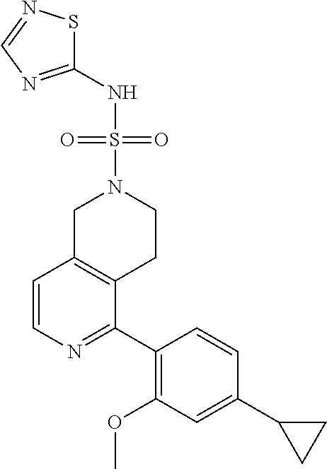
C1(NS(=O)(N2CC3=C(CC2)C(C2=C(OC)C=C(C4CC4)C=C2)=NC=C3)=O)=NC=NS1
